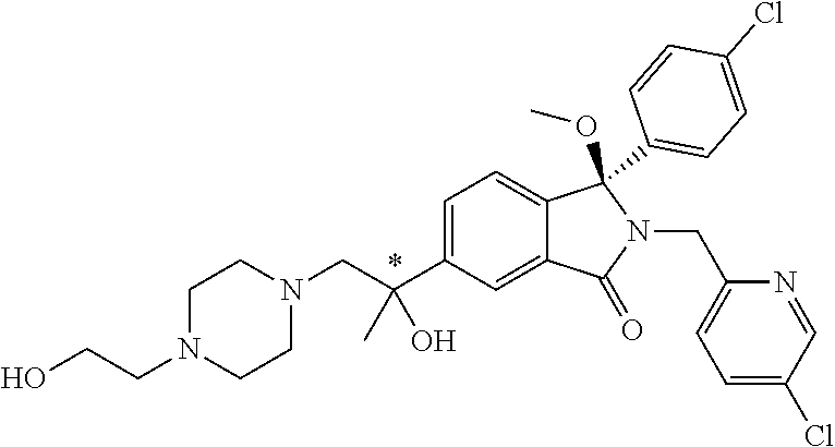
C1=C(C(CN2CCN(CCO)CC2)(C)O)C=C2C(=C1)C(C1=CC=C(Cl)C=C1)(OC)N(CC1=CC=C(Cl)C=N1)C2=O
